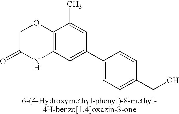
C12=C(C=C(C3=CC=C(CO)C=C3)C=C1C)NC(=O)CO2
